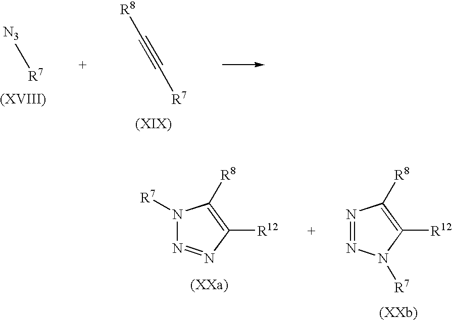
[N3][R7].C([R7])#C[R8].N1([R7])N=NC([R12])=C1[R8].N1=NN([R7])C([R12])=C1[R8]
